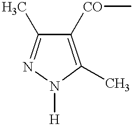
C1([CO]C)=C(C)N([H])N=C1C
